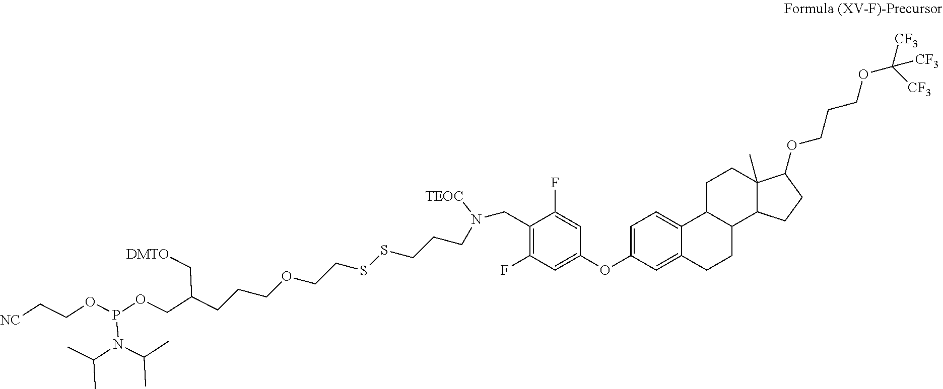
C1=C2C(=CC=C1OC1=CC(F)=C(CN(CCCSSCCOCCCC(COP(OCC[NC])N(C(C)C)C(C)C)C[DMTO])[TEOC])C(F)=C1)C1C(CC2)C2C(C)(CC1)C(OCCCOC([CF3])([CF3])[CF3])CC2
